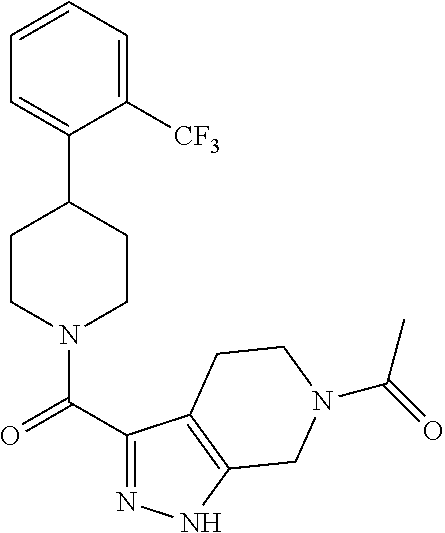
C1(C2CCN(C(C3=NNC4=C3CCN(C(=O)C)C4)=O)CC2)=CC=CC=C1[CF3]
